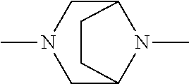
C12CN(C)CC(N1C)CC2
